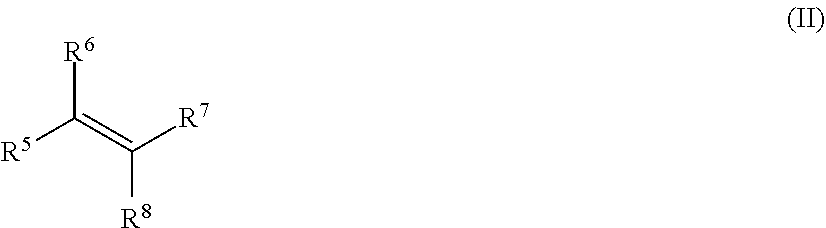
[R6]C(=C([R7])[R8])[R5]
